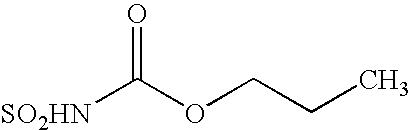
O=C(OCCC)[SO2HN]
